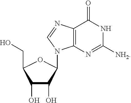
C1(O)C(O)C(N2C3=C(N=C2)C(=O)NC([NH2])=N3)OC1CO
